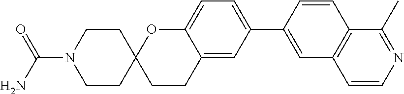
C1CN(C(N)=O)CCC12CCC1=CC(C3=CC4=C(C=C3)C(C)=NC=C4)=CC=C1O2
